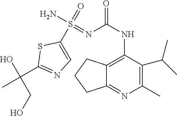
CC(C1=NC=C(S(=O)(N)=NC(NC2=C3C(=NC(C)=C2C(C)C)CCC3)=O)S1)(O)CO
